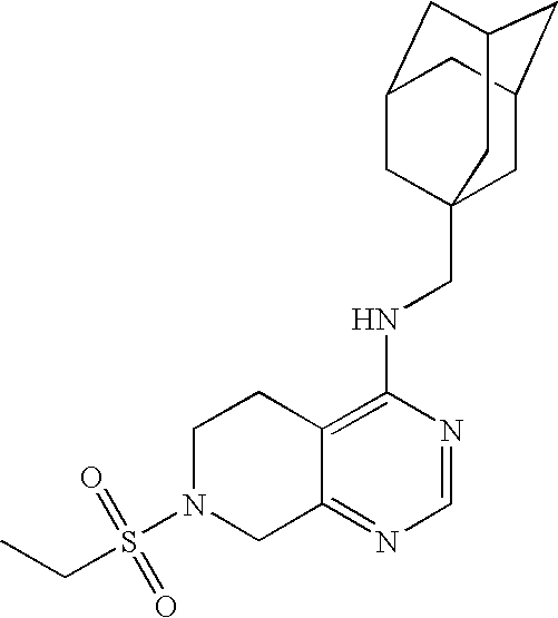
S(N1CC2=NC=NC(NCC34CC5CC(CC(C3)C5)C4)=C2CC1)(=O)(=O)CC
